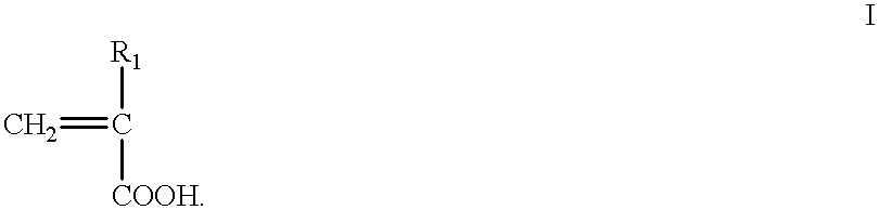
[R1]C([COOH])=C
